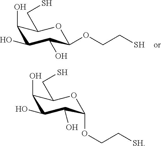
C1(O)C(O)C(O)C(OCC[SH])OC1CS.C1(O)C(O)C(O)C(OCCS)OC1CS
